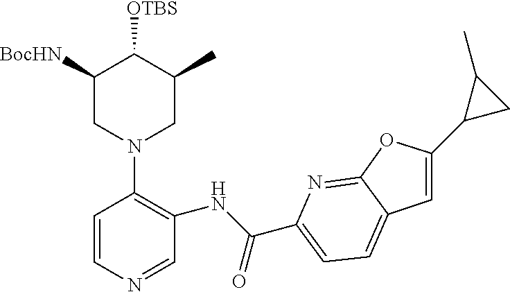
C1=CN=CC(NC(C2=CC=C3C(=N2)OC(C2CC2C)=C3)=O)=C1N1CC(C)C([OTBS])C([BocHN])C1
